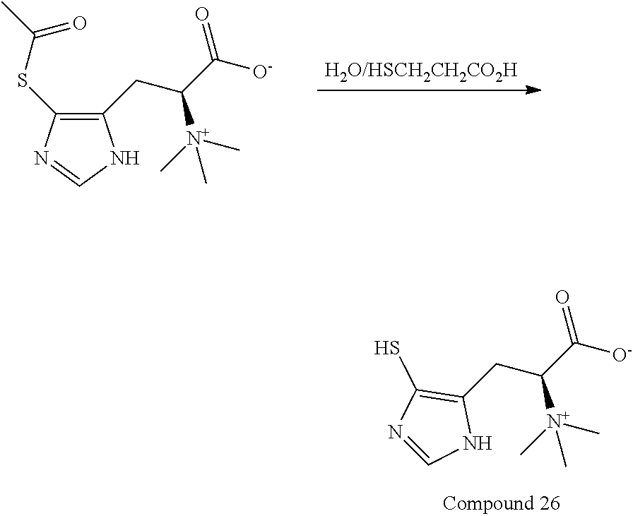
C1(CC(C([O-])=O)[N+](C)(C)C)=C(SC(C)=O)N=CN1.C1(CC(C([O-])=O)[N+](C)(C)C)=C(S)N=CN1
